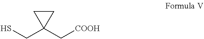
C1CC1(C[COOH])CS
